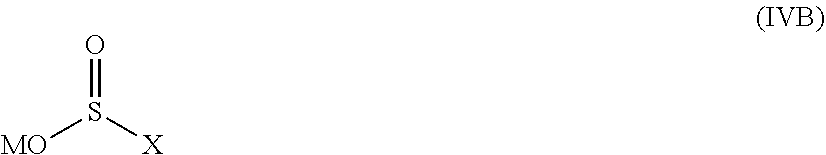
O=S([X])[MO]
